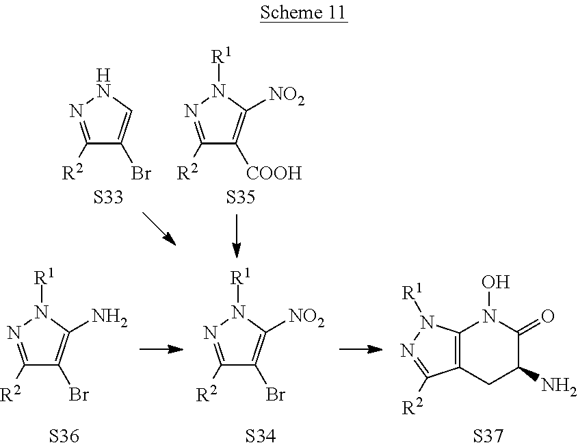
C1([R2])=NNC=C1Br.[S33].C1([R2])=NN([R1])C([NO2])=C1[COOH].[S35].C1([R2])=NN([R1])C([NO2])=C1Br.[S34].C1([R2])=NN([R1])C(N)=C1Br.[S36].C12=C(CC(N)C(=O)N1O)C([R2])=NN2[R1].[S37]
